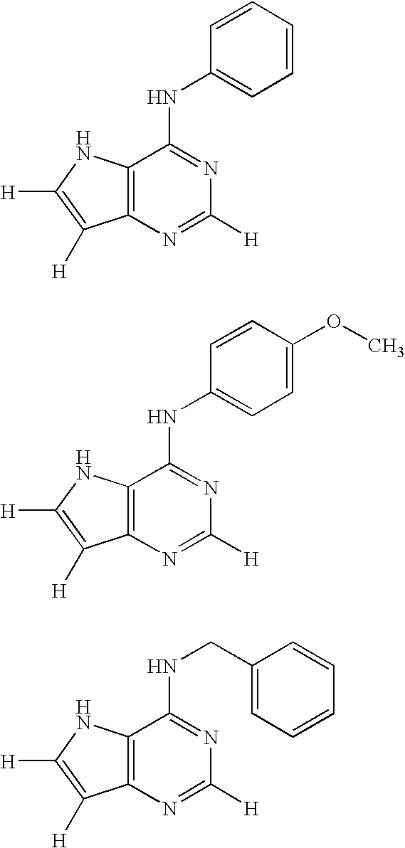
C12=C(N=C([H])N=C1NC1=CC=CC=C1)C([H])=C([H])N2.C12=C(N=C([H])N=C1NC1=CC=C(OC)C=C1)C([H])=C([H])N2.C12=C(N=C([H])N=C1NCC1=CC=CC=C1)C([H])=C([H])N2
